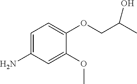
C1=C(N)C=C(OC)C(OCC(C)O)=C1
